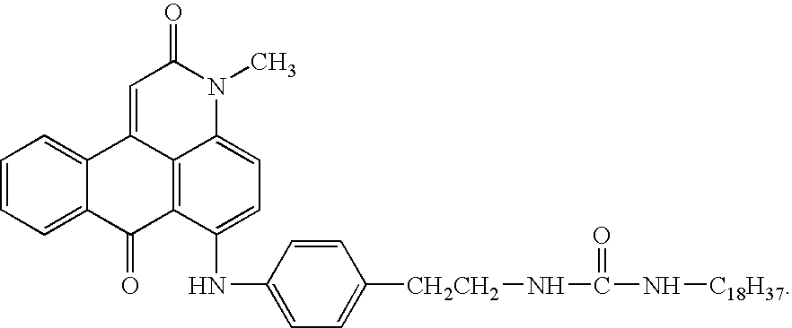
C1=CC=C2C(=C1)C1=CC(=O)N(C)C3=CC=C(NC4=CC=C([CH2CH2]NC(N[C18H37])=O)C=C4)C(=C13)C2=O
